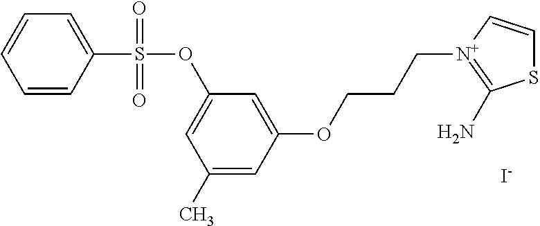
[N+]1(CCCOC2=CC(OS(=O)(=O)C3=CC=CC=C3)=CC(C)=C2)=C(N)SC=C1.[I-]
